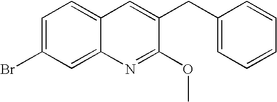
C1=C(Br)C=C2C(=C1)C=C(CC1=CC=CC=C1)C(OC)=N2
